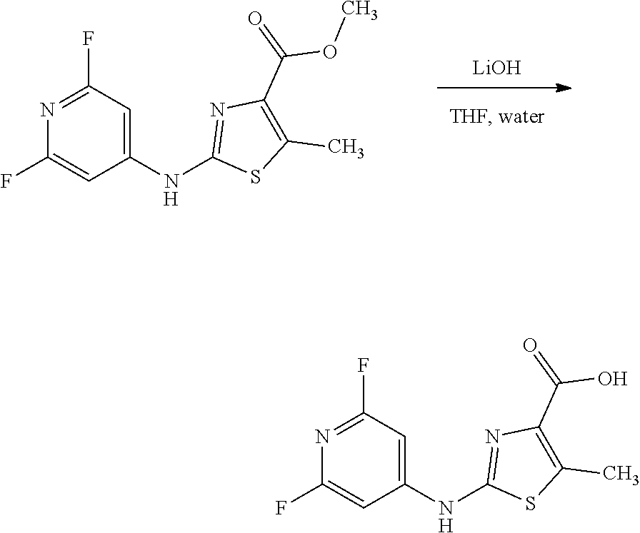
C1(F)=CC(NC2=NC(C(O)=O)=C(C)S2)=CC(F)=N1.[H].C1(F)=CC(NC2=NC(C(OC)=O)=C(C)S2)=CC(F)=N1.[H].[LiOH]
